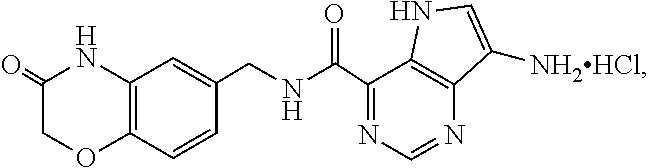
O=C(C1=NC=NC2=C1NC=C2[NH2HCl])NCC1=CC2=C(C=C1)OCC(=O)N2
